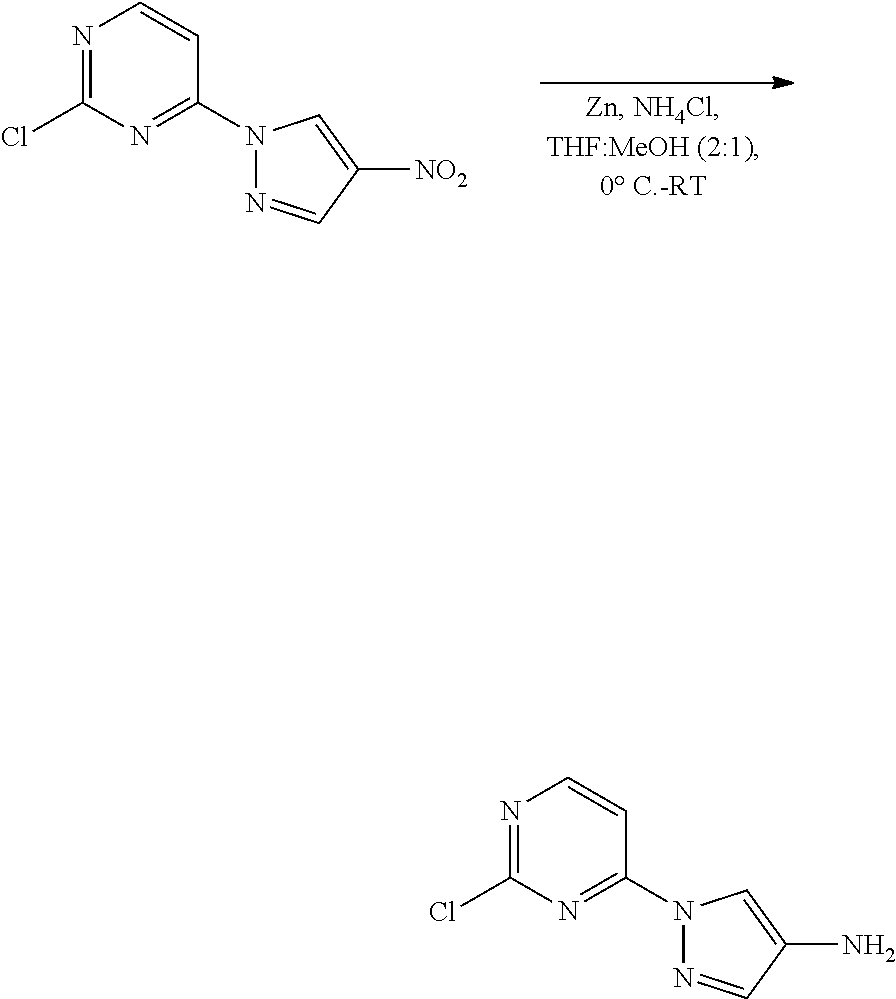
N1=C(Cl)N=C(N2N=CC([NO2])=C2)C=C1.N1=C(Cl)N=C(N2N=CC(N)=C2)C=C1
